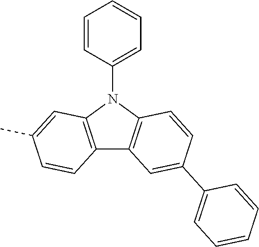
C12=C(N(C3=CC=CC=C3)C3=C1C=CC(C)=C3)C=CC(C1=CC=CC=C1)=C2
